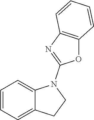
C1=CC=C2C(=C1)N(C1=NC3=C(O1)C=CC=C3)CC2
